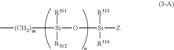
C[(CH2)][Si](O[Si]([Z])([R313])[R314])([R311])[R312]
